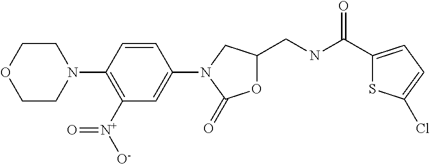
C1(C(NCC2OC(=O)N(C3=CC([N+]([O-])=O)=C(N4CCOCC4)C=C3)C2)=O)=CC=C(Cl)S1
